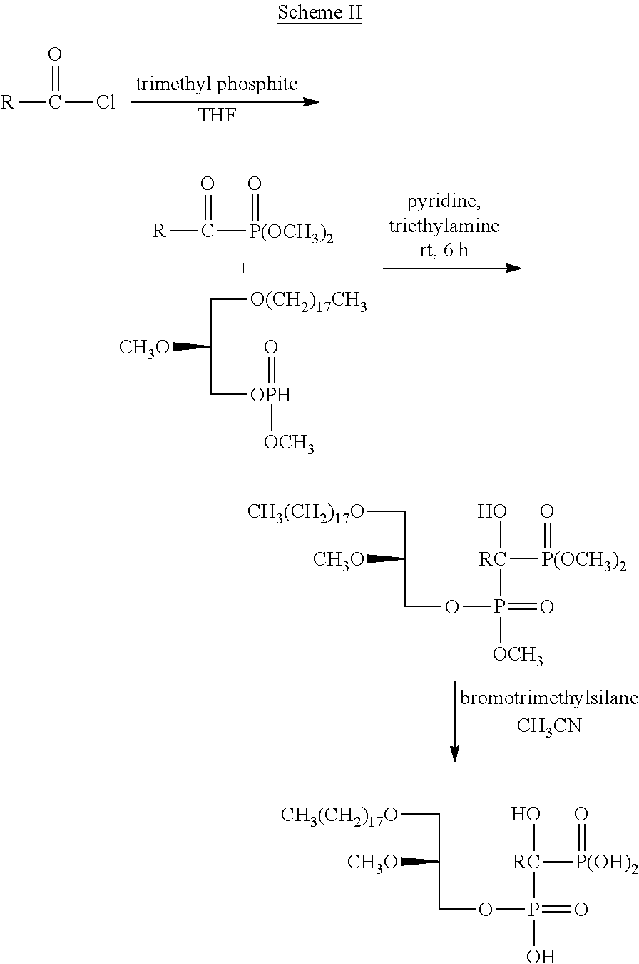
[R]C(=O)Cl.[THF].[R]C(=O)[P(OCH3)2]=O.C(C([CH3O])C[OPH](=O)[OCH3])[O(CH2)17CH3].[CH3(CH2)17O]CC([CH3O])COP(=O)([RC]([P(OCH3)2]=O)O)[OCH3].[CH3(CH2)17O]CC([CH3O])COP(=O)([RC]([P(OH)2]=O)O)O
